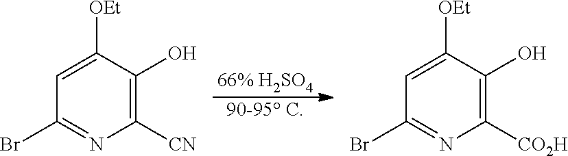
C1=C([OEt])C(O)=C([CN])N=C1Br.C1=C([OEt])C(O)=C([CO2H])N=C1Br.[66% H2SO4].[90-95 C]
